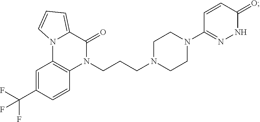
N1(CCCN2CCN(C3=NNC(=O)C=C3)CC2)C(=O)C2=CC=CN2C2=C1C=CC(C(F)(F)F)=C2
